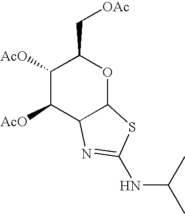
C1([AcO])C([AcO])C2C(OC1C[OAc])SC(NC(C)C)=N2
